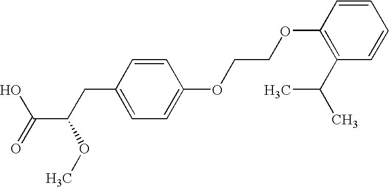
C1=CC(OCCOC2=CC=C(CC(C(=O)O)OC)C=C2)=C(C(C)C)C=C1
